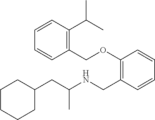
C1(CC(NCC2=C(OCC3=C(C(C)C)C=CC=C3)C=CC=C2)C)CCCCC1
